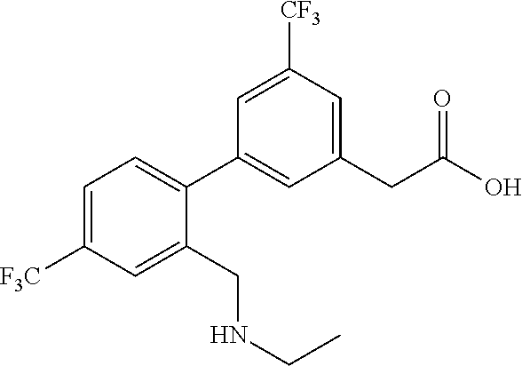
C1=C([F3C])C=C(CNCC)C(C2=CC(CC(O)=O)=CC([CF3])=C2)=C1
